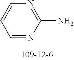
C1=NC(N)=NC=C1
